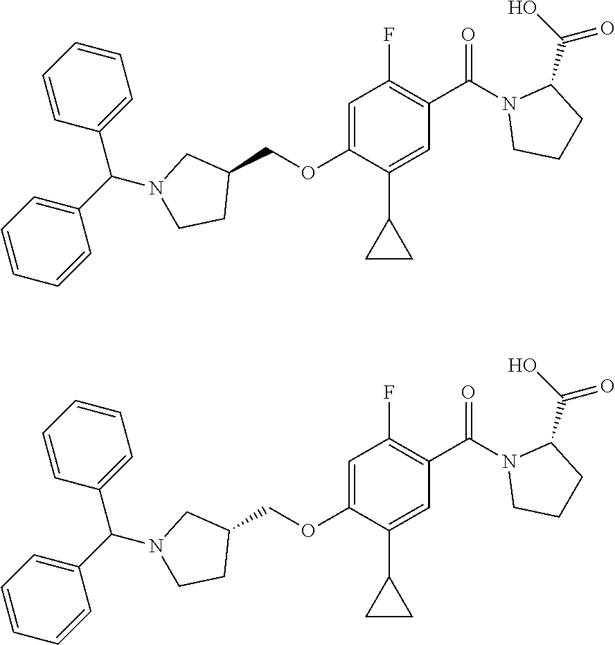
C1(COC2=CC(F)=C(C(=O)N3CCCC3C(O)=O)C=C2C2CC2)CN(C(C2=CC=CC=C2)C2=CC=CC=C2)CC1.C1(COC2=CC(F)=C(C(=O)N3CCCC3C(O)=O)C=C2C2CC2)CN(C(C2=CC=CC=C2)C2=CC=CC=C2)CC1
